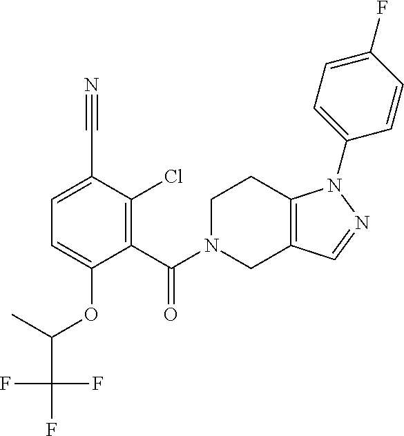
N1=CC2=C(N1C1=CC=C(F)C=C1)CCN(C(=O)C1=C(Cl)C(C#N)=CC=C1OC(C(F)(F)F)C)C2
